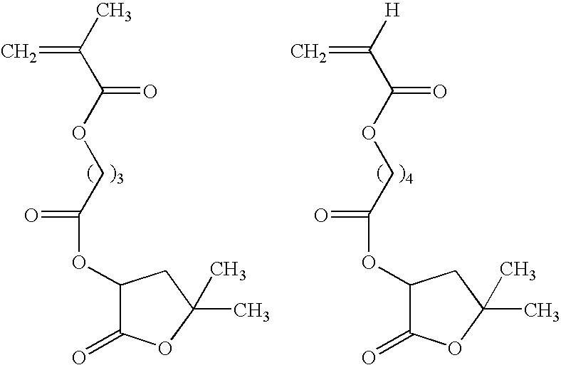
C1(OC(=O)COC(=O)C(=C)C)C(=O)OC(C)(C)C1.C1(OC(COC(=O)C(=C)[H])=O)C(=O)OC(C)(C)C1
